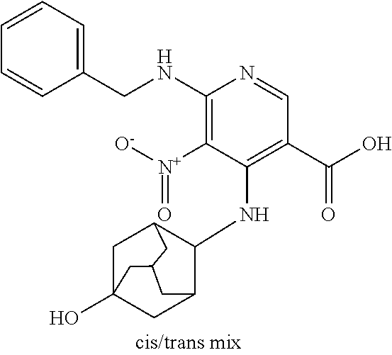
C1(NCC2=CC=CC=C2)=C([N+]([O-])=O)C(NC2C3CC4(O)CC2CC(C4)C3)=C(C(O)=O)C=N1
